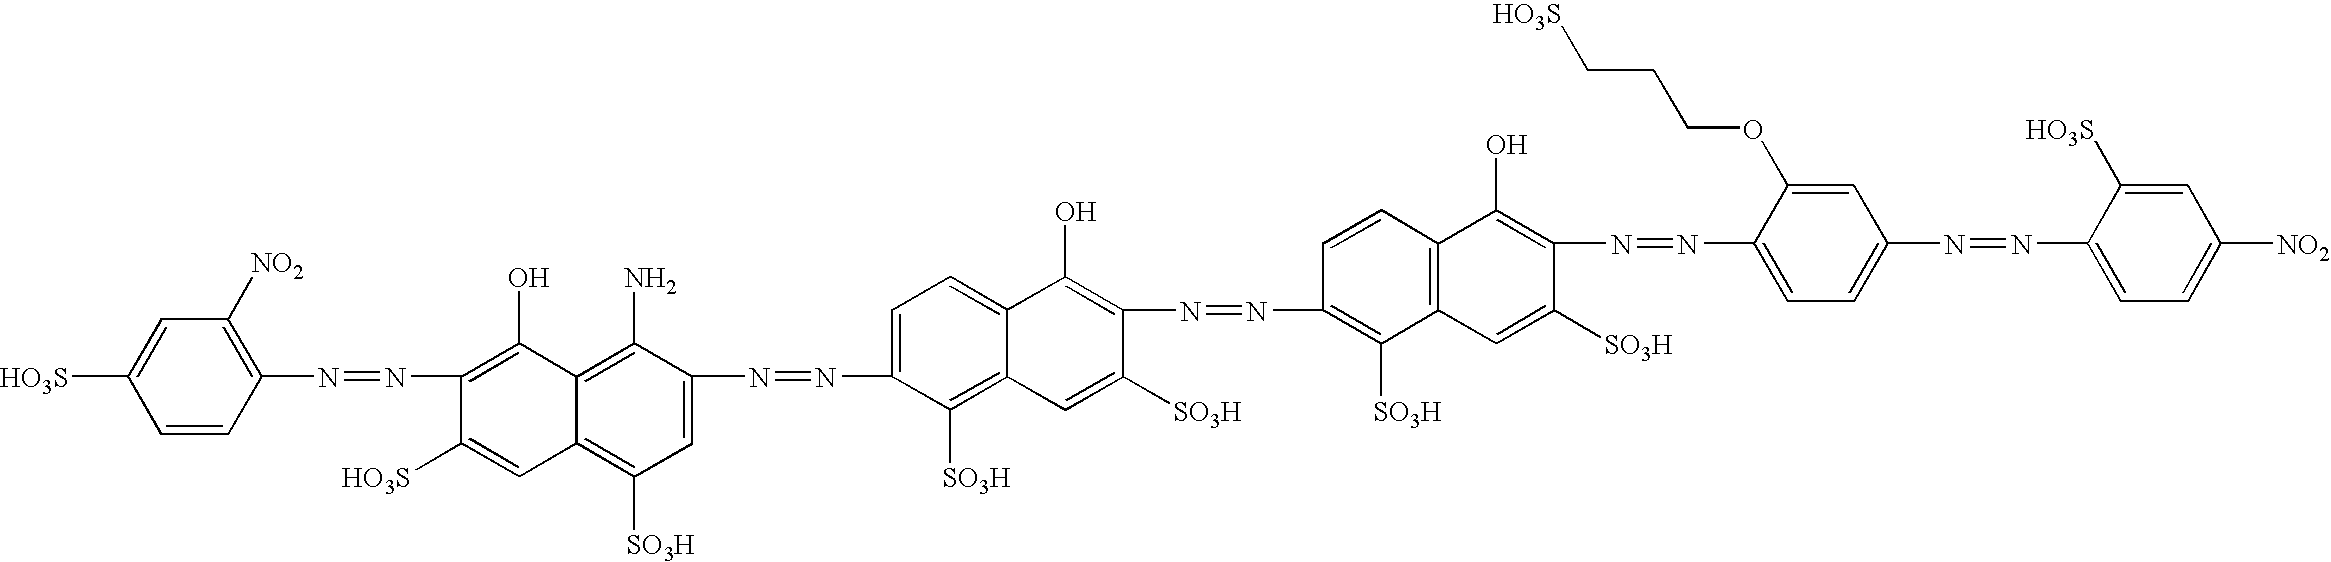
C1=CC(N=NC2=C(O)C3=C(N)C(N=NC4=CC=C5C(=C4[SO3H])C=C([SO3H])C(N=NC4=C([SO3H])C6=C(C=C4)C(O)=C(N=NC4=CC=C(N=NC7=CC=C([NO2])C=C7[HO3S])C=C4OCCC[HO3S])C([SO3H])=C6)=C5O)=CC([SO3H])=C3C=C2[HO3S])=C([NO2])C=C1[HO3S]
